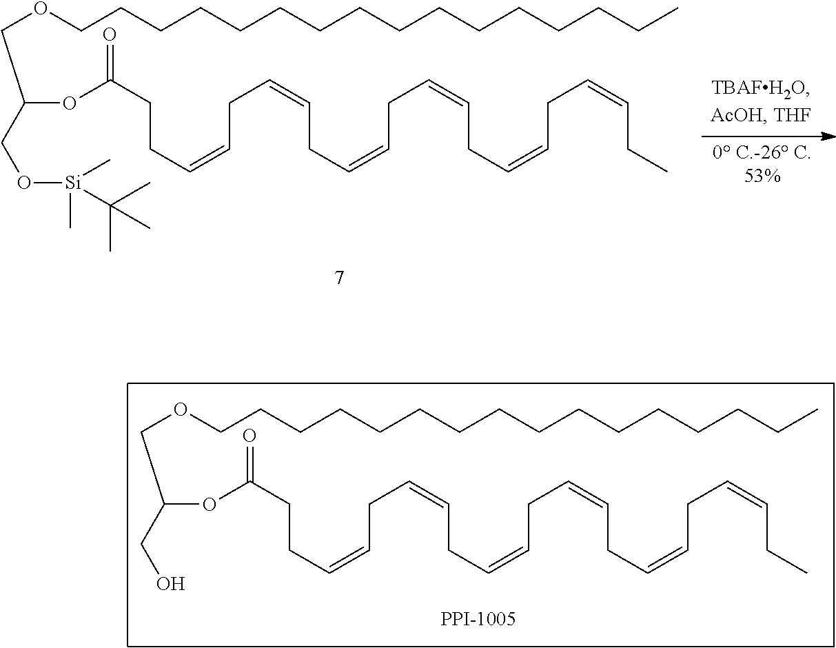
C(OC(CCC=CCC=CCC=CCC=CCC=CCC=CCC)=O)(COCCCCCCCCCCCCCCCC)CO[Si](C)(C)C(C)(C)C.C(OC(CCC=CCC=CCC=CCC=CCC=CCC=CCC)=O)(COCCCCCCCCCCCCCCCC)CO
